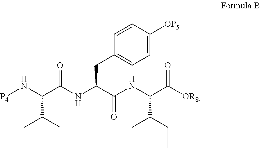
C(NC(C([OR8])=O)C(CC)C)(=O)C(CC1=CC=C([OP5])C=C1)NC(C(N[P4])C(C)C)=O
